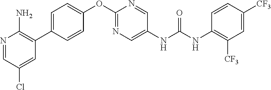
C1(OC2=NC=C(NC(NC3=C([CF3])C=C([CF3])C=C3)=O)C=N2)=CC=C(C2=C(N)N=CC(Cl)=C2)C=C1
